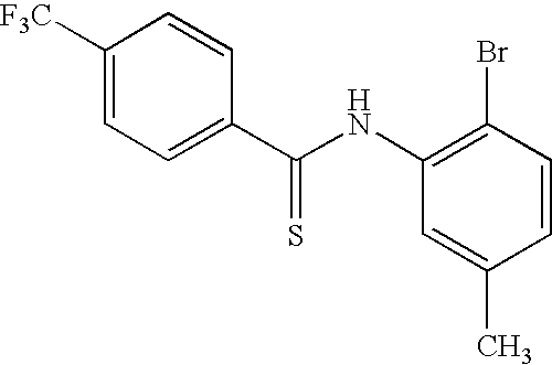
C1([F3C])=CC=C(C(NC2=C(Br)C=CC(C)=C2)=S)C=C1
